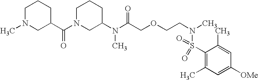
C1CCN(C(C2CN(C)CCC2)=O)CC1N(C(COCCN(S(C1=C(C)C=C([OMe])C=C1C)(=O)=O)C)=O)C
